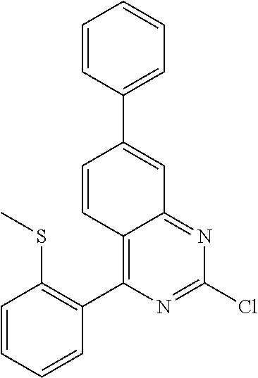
C1=CC=CC(C2=C3C(=NC(Cl)=N2)C=C(C2=CC=CC=C2)C=C3)=C1SC
